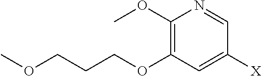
COCCCOC1=C(OC)N=CC([X])=C1
